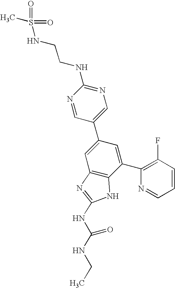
N1=CC(C2=CC3=C(C(C4=C(F)C=CC=N4)=C2)NC(NC(NCC)=O)=N3)=CN=C1NCCNS(C)(=O)=O
